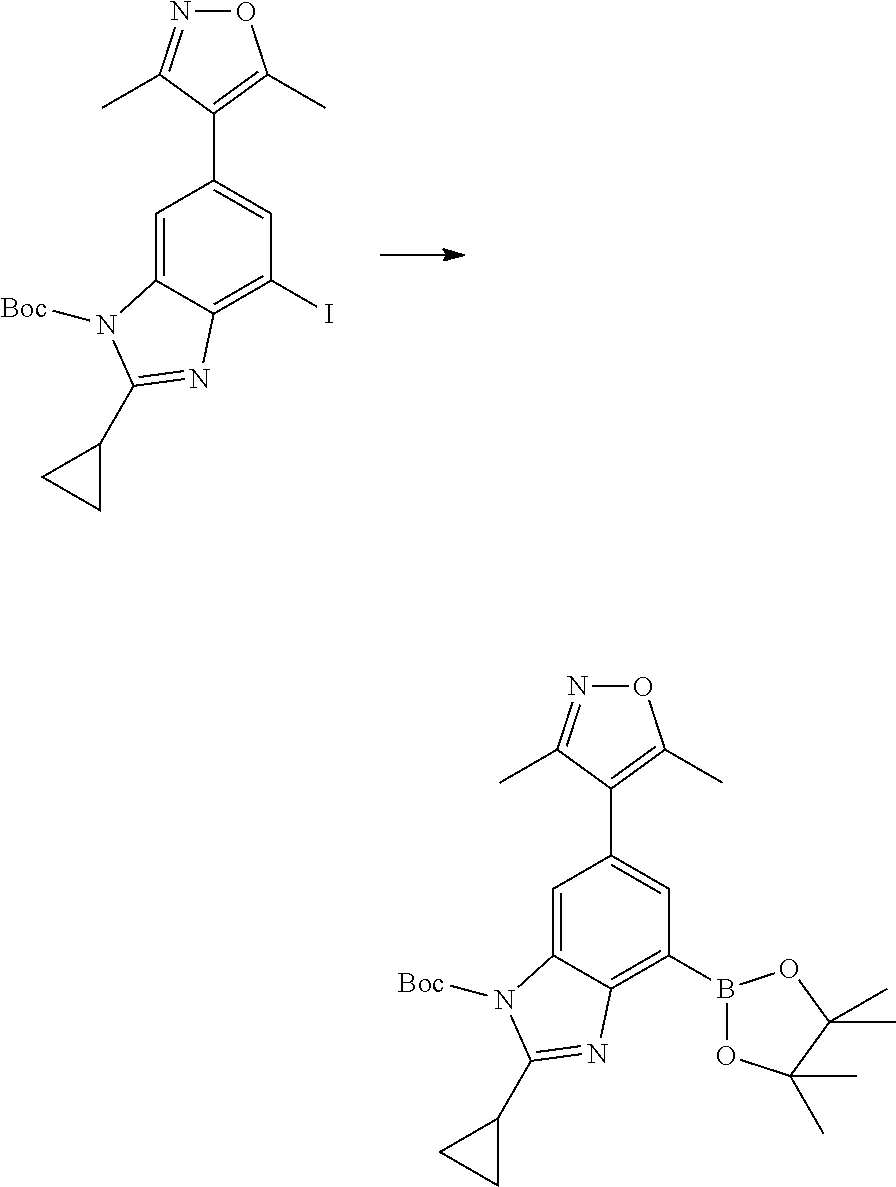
C1=C2C(=C(I)C=C1C1=C(C)ON=C1C)N=C(C1CC1)N2[Boc].C1=C2C(=C(B3OC(C)(C)C(C)(C)O3)C=C1C1=C(C)ON=C1C)N=C(C1CC1)N2[Boc]
